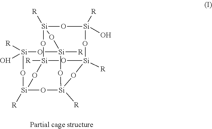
[Si]1([R])(O)O[Si]2([R])O[Si]3([R])O[Si]4([R])O[Si]([R])(O2)O[Si]([R])(O[Si]([R])(O)O4)O[Si]([R])(O1)O3
